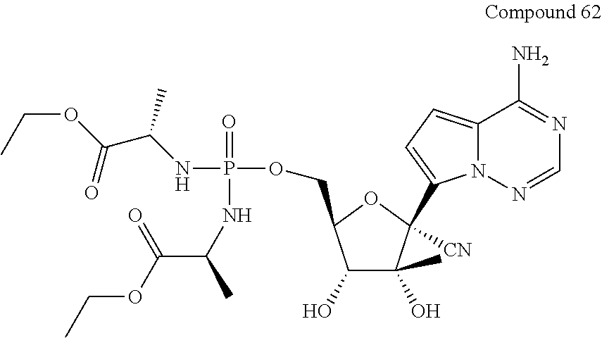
C1(O)C(C)(O)C([CN])(C2=CC=C3N2N=CN=C3N)OC1COP(=O)(NC(C(=O)OCC)C)NC(C(=O)OCC)C
